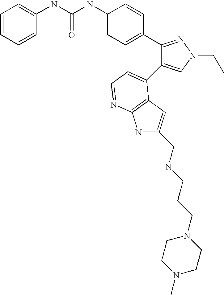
C(NC1=CC=C(C2=NN(CC)C=C2C2=CC=NC3=C2C=C(CNCCCN2CCN(C)CC2)N3)C=C1)(=O)NC1=CC=CC=C1
